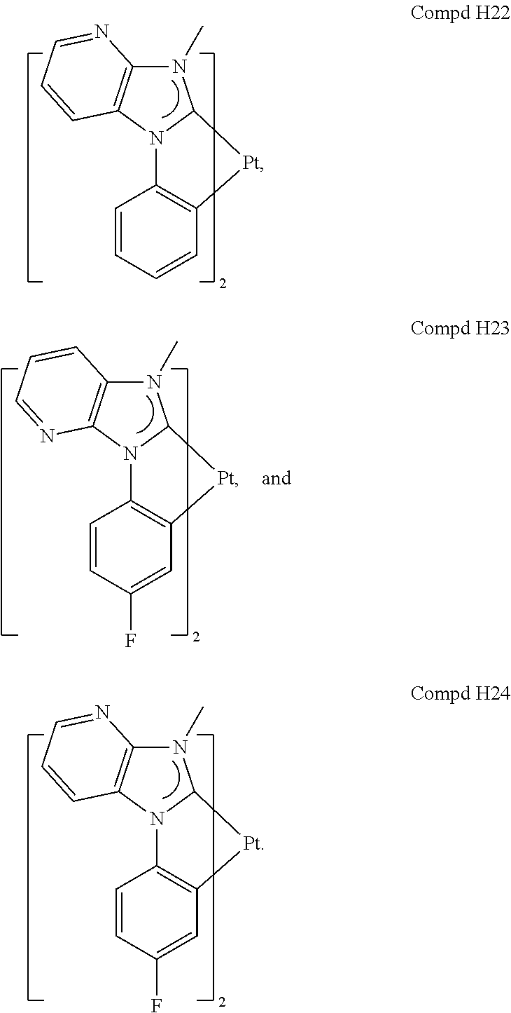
N1(C)C2=C(N3C1[Pt]C1=C3C=CC=C1)C=CC=N2.N1(C)C2=C(N3C1[Pt]C1=C3C=CC(F)=C1)C=CC=N2.N1(C)C2=C(N3C1[Pt]C1=C3C=CC(F)=C1)N=CC=C2
